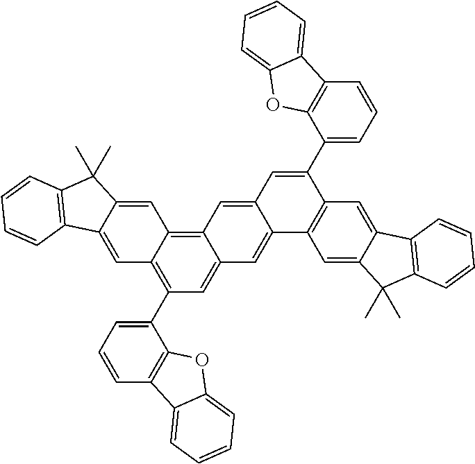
C1(C2=CC=CC3=C2OC2=CC=CC=C32)=C2C(=C3C(=C1)C=C1C(=C3)C=C(C3=CC=CC4=C3OC3=CC=CC=C43)C3=C1C=C1C(=C3)C3=C(C1(C)C)C=CC=C3)C=C1C(=C2)C2=C(C1(C)C)C=CC=C2
